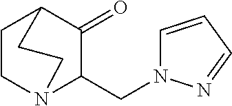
C1CN2C(CN3C=CC=N3)C(=O)C1CC2
